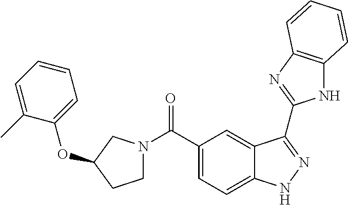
C1(C(=O)N2CCC(OC3=CC=CC=C3C)C2)=CC=C2C(=C1)C(C1=NC3=C(N1)C=CC=C3)=NN2
